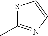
S1C(C)=NC=C1
